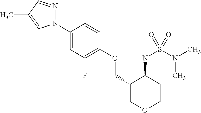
N1(C2=CC(F)=C(OCC3COCCC3NS(N(C)C)(=O)=O)C=C2)N=CC(C)=C1
